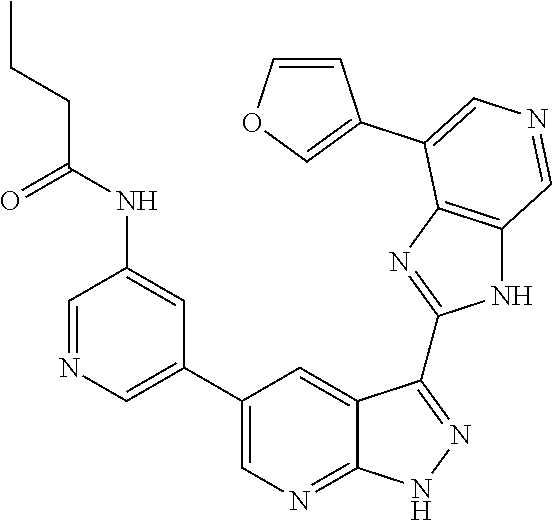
C1=NC=C(C2=CN=C3C(=C2)C(C2=NC4=C(N2)C=NC=C4C2=COC=C2)=NN3)C=C1NC(=O)CCC
